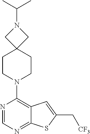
C(N1CC2(C1)CCN(C1=C3C(=NC=N1)SC(C[CF3])=C3)CC2)(C)C
